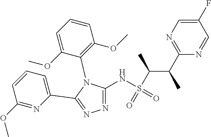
N1=C(NS(=O)(C(C(C)C2=NC=C(F)C=N2)C)=O)N(C2=C(OC)C=CC=C2OC)C(C2=CC=CC(OC)=N2)=N1
